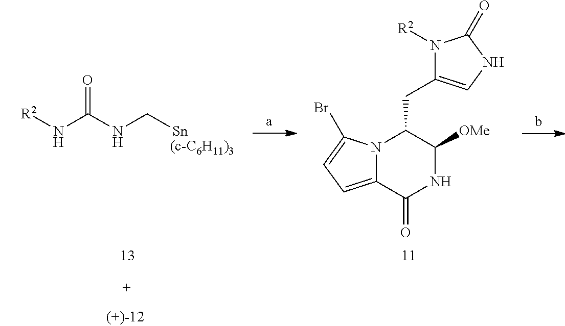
N1([R2])C(CC2N3C(=CC=C3Br)C(=O)NC2[OMe])=CNC1=O.N(C[Sn])C(N[R2])=O
